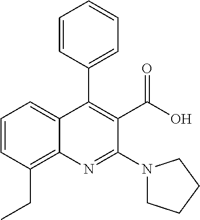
C1=CC(CC)=C2C(=C1)C(C1=CC=CC=C1)=C(C(=O)O)C(N1CCCC1)=N2
